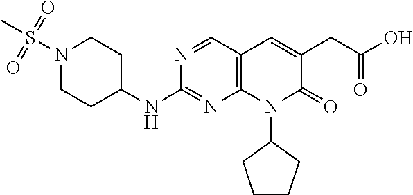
N1(S(C)(=O)=O)CCC(NC2=NC3=C(C=N2)C=C(CC(O)=O)C(=O)N3C2CCCC2)CC1
